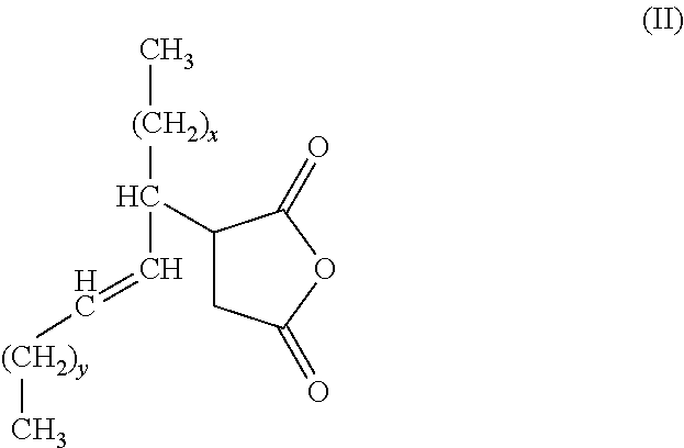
C1(C([(CH2)x]C)C=C[(CH2)y]C)CC(=O)OC1=O
